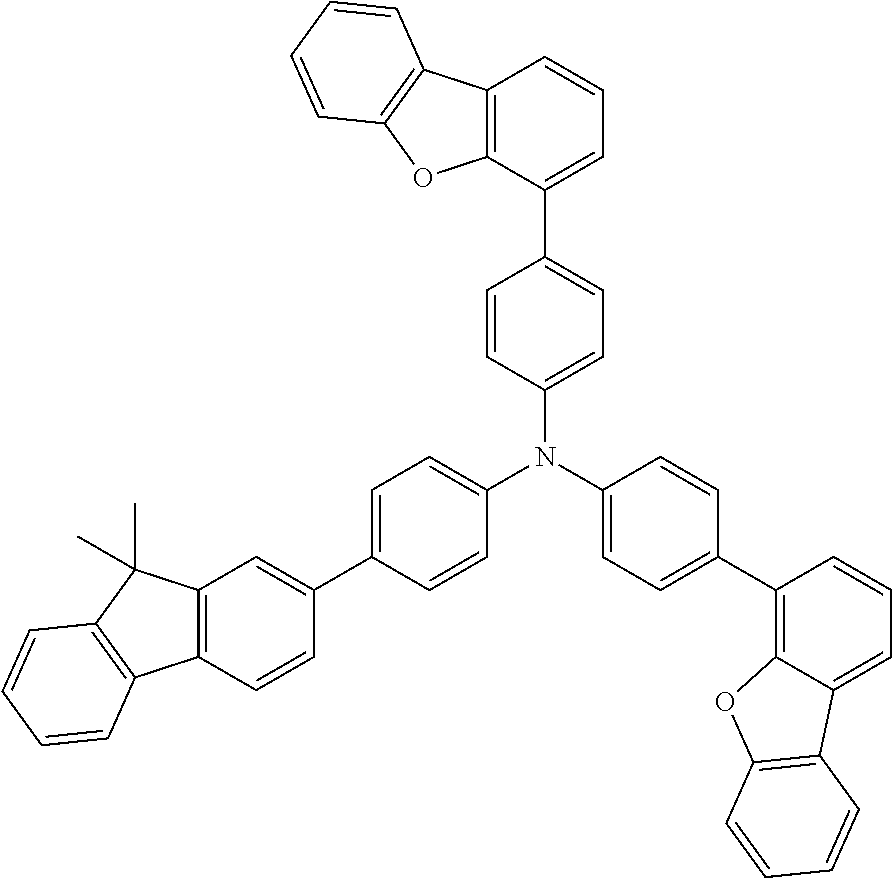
C1(N(C2=CC=C(C3=CC4=C(C=C3)C3=C(C4(C)C)C=CC=C3)C=C2)C2=CC=C(C3=C4C(=CC=C3)C3=C(O4)C=CC=C3)C=C2)=CC=C(C2=CC=CC3=C2OC2=C3C=CC=C2)C=C1
